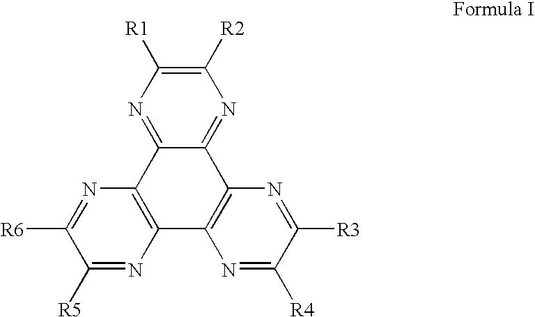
C1([R5])=NC2=C(N=C1[R6])C1=NC([R1])=C([R2])N=C1C1=C2N=C([R4])C([R3])=N1
